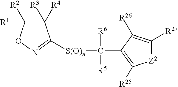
C1([R3])([R4])C([R1])([R2])ON=C1[S(O)n]C(C1=C([R25])[Z2]C([R27])=C1[R26])([R6])[R5]
